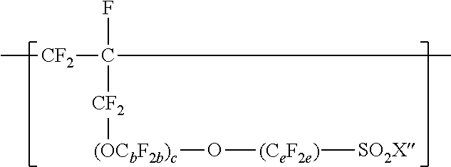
C[CF2]C(C)(F)[CF2][(OCbF2b)c]O[(CeF2e)][SO2X]
